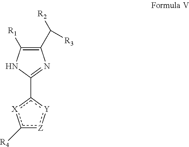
C1(C([R2])[R3])=C([R1])NC(c2[Y]:[Z]c([R4])[X]2)=N1
